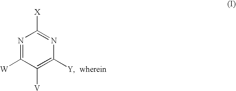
N1=C([W])C([V])=C([Y])N=C1[X]
